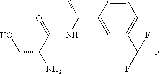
C(NC(C(CO)N)=O)(C1=CC(C(F)(F)F)=CC=C1)C
